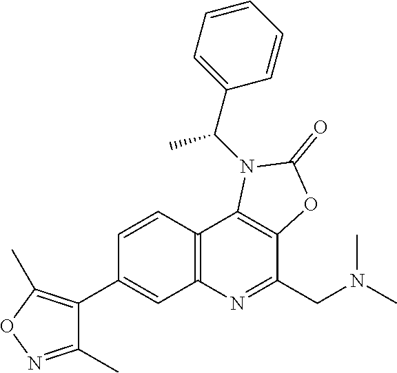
C1(C)=NOC(C)=C1C1=CC2=C(C=C1)C1=C(C(CN(C)C)=N2)OC(=O)N1C(C1=CC=CC=C1)C
